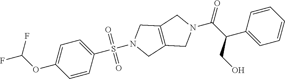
C1=CC(S(=O)(=O)N2CC3=C(C2)CN(C(C(C2=CC=CC=C2)CO)=O)C3)=CC=C1OC(F)F
